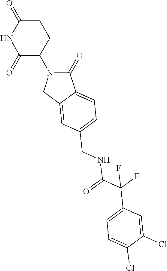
C1(=O)N(C2C(=O)NC(=O)CC2)CC2=CC(CNC(C(C3=CC=C(Cl)C(Cl)=C3)(F)F)=O)=CC=C12
